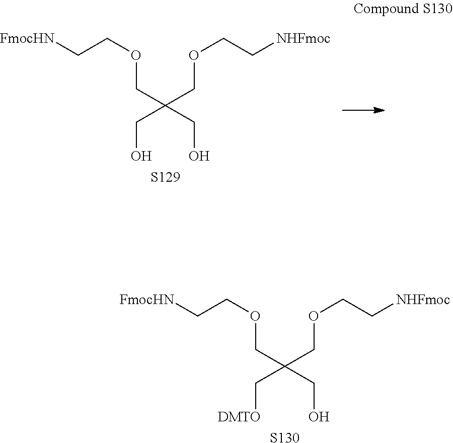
O(CC(COCC[NHFmoc])(CO)CO)CC[FmocHN].[S129].O(CC(COCC[NHFmoc])(C[DMTO])CO)CC[FmocHN].[S130]
